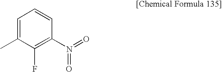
C1=C(C)C(F)=C(N(=O)=O)C=C1
